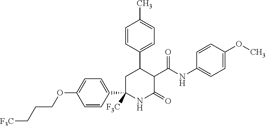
C1=CC(C2([F3C])NC(=O)C(C(=O)NC3=CC=C(OC)C=C3)C(C3=CC=C(C)C=C3)C2)=CC=C1OCCC[F3C]
